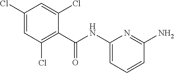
C(NC1=CC=CC(N)=N1)(=O)C1=C(Cl)C=C(Cl)C=C1Cl
